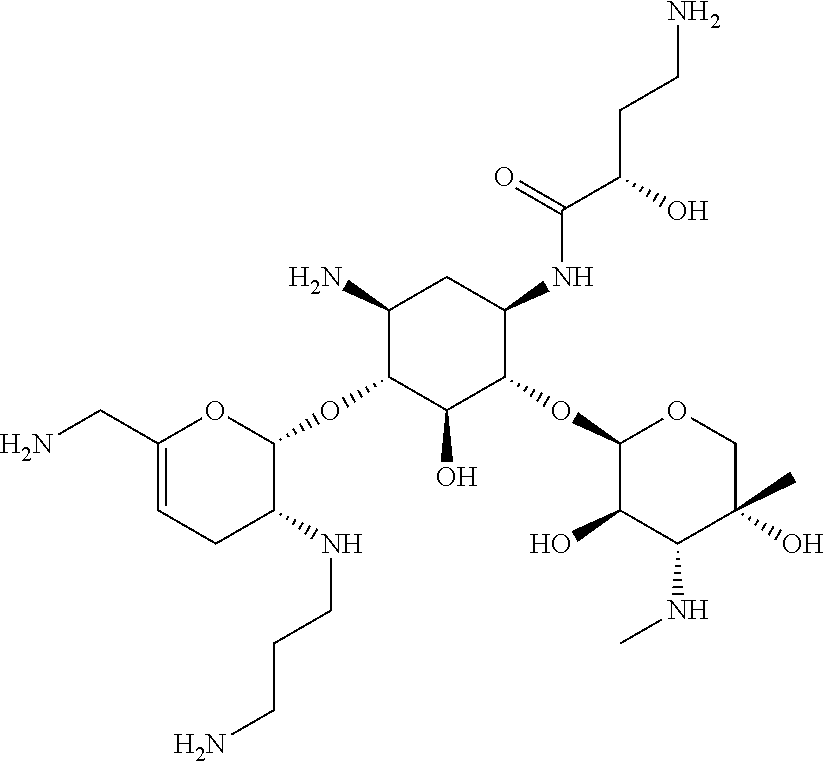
C1(N)C(OC2OC(CN)=CCC2NCCCN)C(O)C(OC2C(O)C(NC)C(C)(O)CO2)C(NC(C(O)CCN)=O)C1
